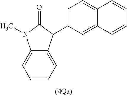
C1=CC=C2C(=C1)N(C)C(=O)C2C1=CC=C2C(=C1)C=CC=C2
